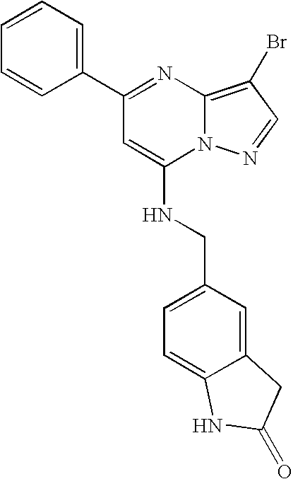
C1(C2=CC=CC=C2)=NC2=C(Br)C=NN2C(NCC2=CC=C3C(=C2)CC(=O)N3)=C1
